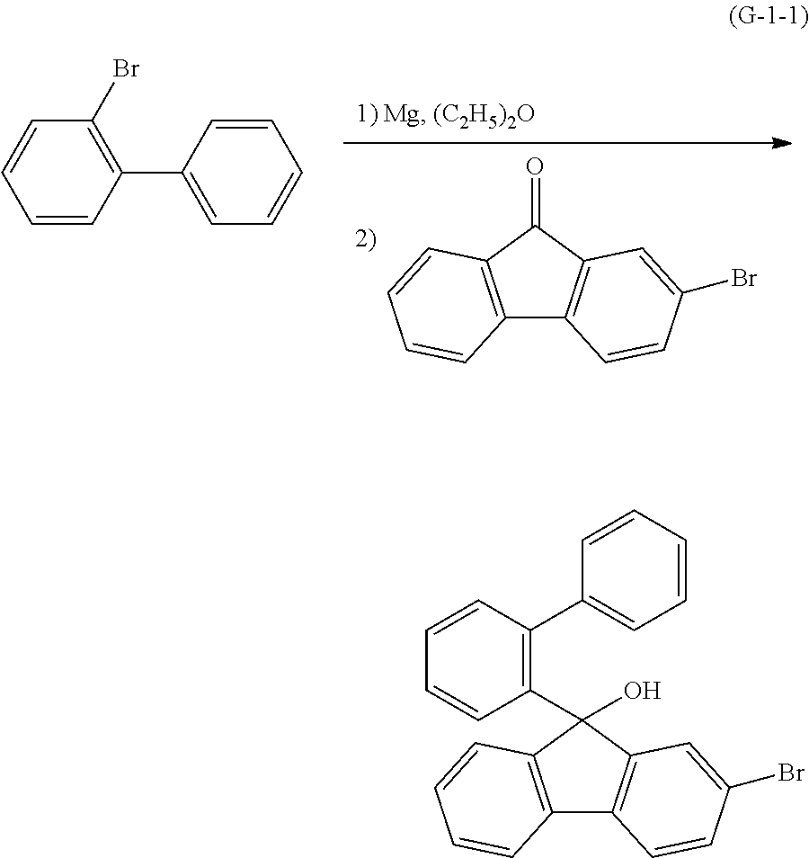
C12=C(C(=O)C3=C1C=CC(Br)=C3)C=CC=C2.C1=CC(C2=CC=CC=C2)=C(Br)C=C1.C12=C(C(O)(C3=C(C4=CC=CC=C4)C=CC=C3)C3=C1C=CC(Br)=C3)C=CC=C2
